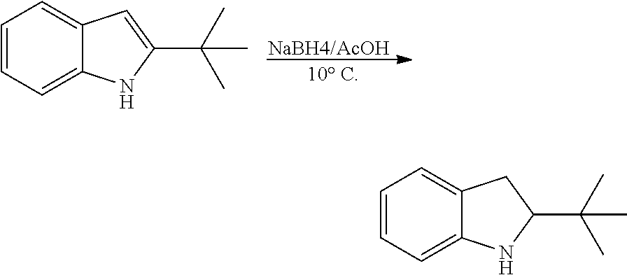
[NaBH4/AcOH].C1=CC=C2C(=C1)C=C(C(C)(C)C)N2.C1=CC=C2C(=C1)CC(C(C)(C)C)N2
